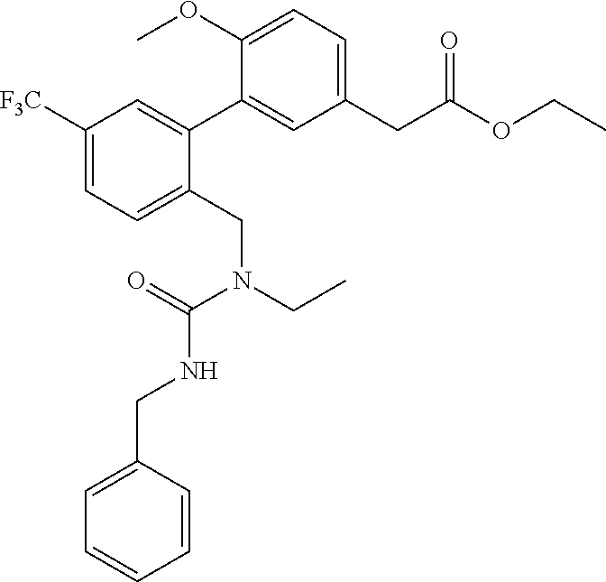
C1(CC(OCC)=O)=CC=C(OC)C(C2=CC([F3C])=CC=C2CN(CC)C(=O)NCC2=CC=CC=C2)=C1
